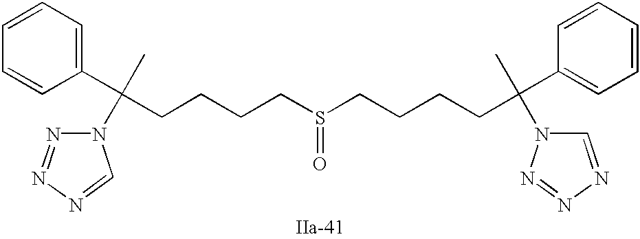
S(=O)(CCCCC(C1=CC=CC=C1)(C)N1N=NN=C1)CCCCC(C1=CC=CC=C1)(C)N1C=NN=N1
